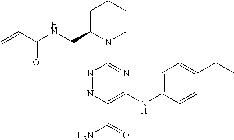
C1(N2CCCCC2CNC(C=C)=O)=NC(NC2=CC=C(C(C)C)C=C2)=C(C(=O)N)N=N1
